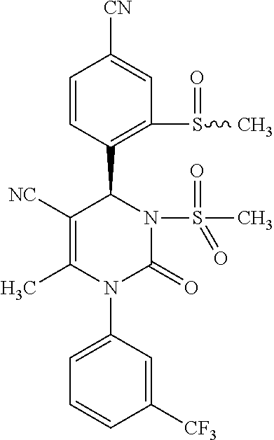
C1=CC(C2C([NC])=C(C)N(C3=CC=CC([CF3])=C3)C(=O)N2S(C)(=O)=O)=C(S(C)=O)C=C1[CN]
